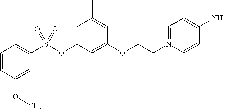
C1=CC(OC)=CC(S(OC2=CC(C)=CC(OCC[N+]3=CC=C(N)C=C3)=C2)(=O)=O)=C1
